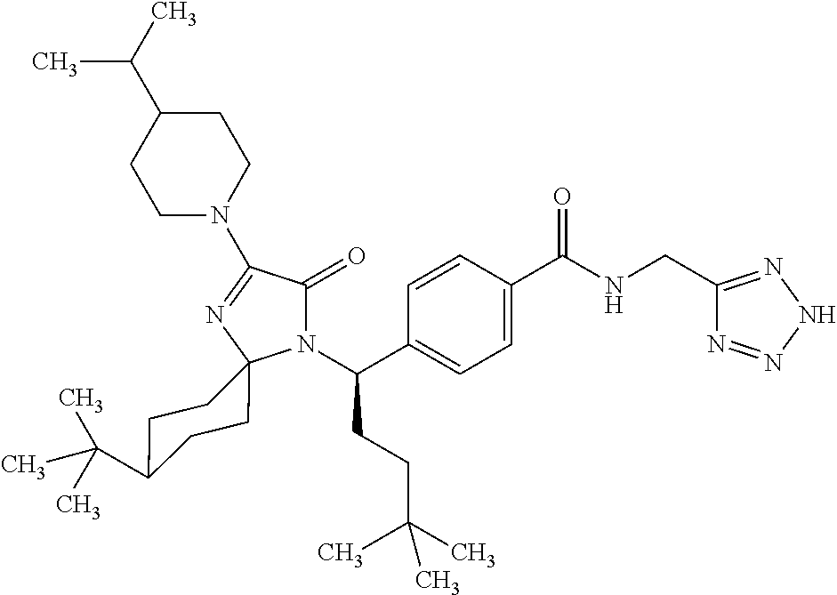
N1(C(C2=CC=C(C(NCC3=NNN=N3)=O)C=C2)CCC(C)(C)C)C(=O)C(N2CCC(C(C)C)CC2)=NC12CCC(C(C)(C)C)CC2
